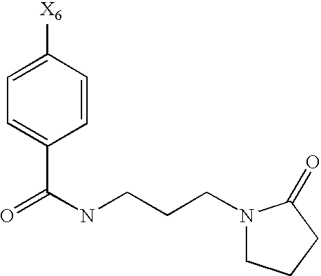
C1=CC([X6])=CC=C1C(NCCCN1CCCC1=O)=O
